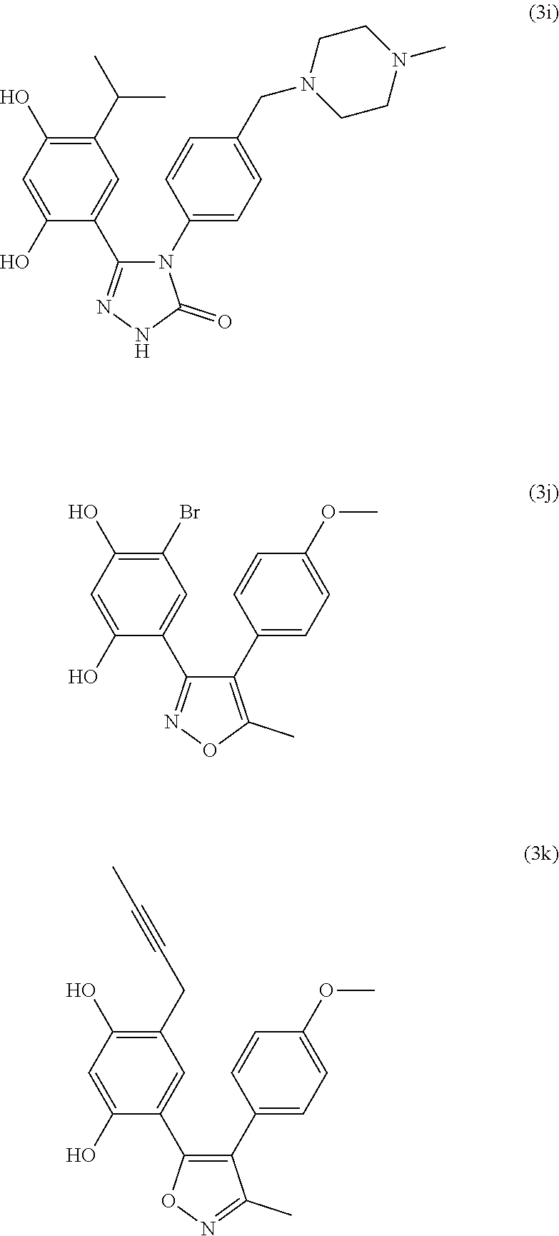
C1=C(O)C(C2=NNC(=O)N2C2=CC=C(CN3CCN(C)CC3)C=C2)=CC(C(C)C)=C1O.C1=C(O)C(C2=NOC(C)=C2C2=CC=C(OC)C=C2)=CC(Br)=C1O.C1=C(O)C(C2=C(C3=CC=C(OC)C=C3)C(C)=NO2)=CC(CC#CC)=C1O
